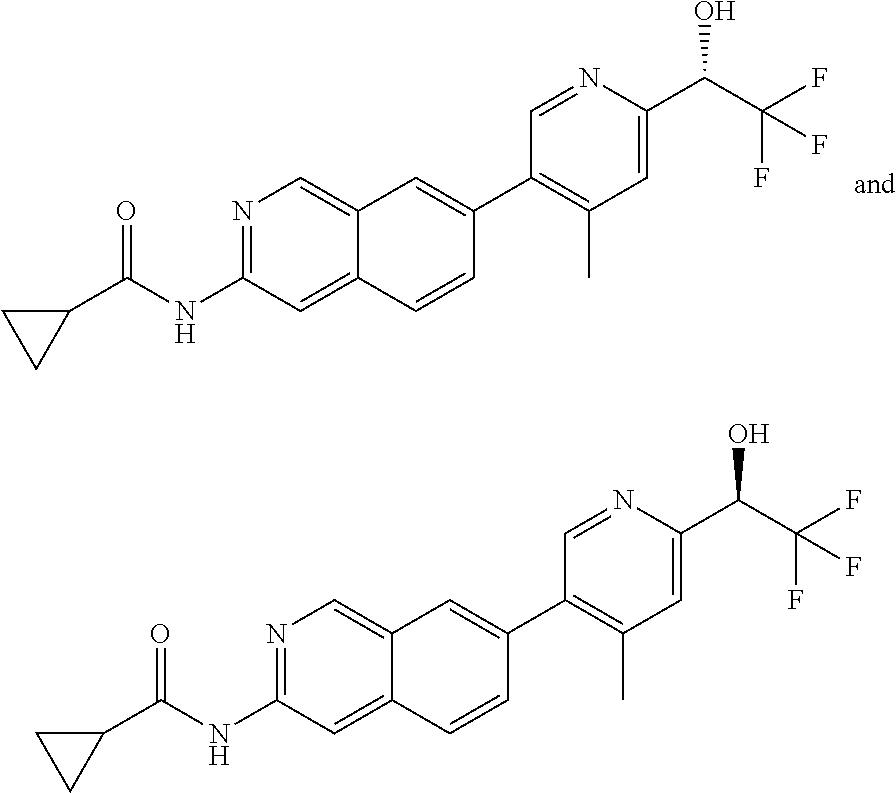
N1=C(NC(C2CC2)=O)C=C2C(=C1)C=C(C1=C(C)C=C(C(C(F)(F)F)O)N=C1)C=C2.N1=C(NC(C2CC2)=O)C=C2C(=C1)C=C(C1=C(C)C=C(C(C(F)(F)F)O)N=C1)C=C2
